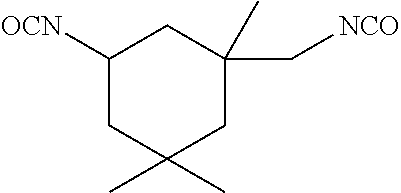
[OCN]C1CC(C)(C)CC(C[NCO])(C)C1
